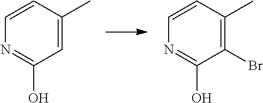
C1=CC(C)=CC(O)=N1.C1=CC(C)=C(Br)C(O)=N1
